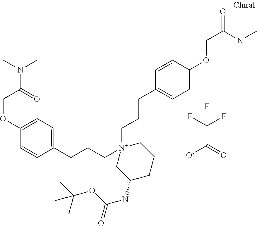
C1(CCC[N+]2(CCCC3=CC=C(OCC(=O)N(C)C)C=C3)CC(NC(OC(C)(C)C)=O)CCC2)=CC=C(OCC(=O)N(C)C)C=C1.C(C(F)(F)F)([O-])=O
